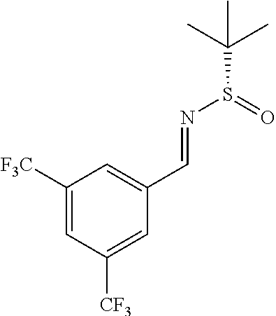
C1([F3C])=CC([CF3])=CC(C=NS(=O)C(C)(C)C)=C1
